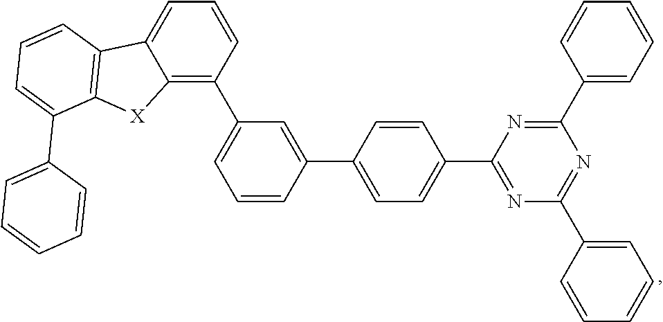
C12=C(C3=CC=CC(C4=CC=C(C5=NC(C6=CC=CC=C6)=NC(C6=CC=CC=C6)=N5)C=C4)=C3)C=CC=C1C1=C([X]2)C(C2=CC=CC=C2)=CC=C1
